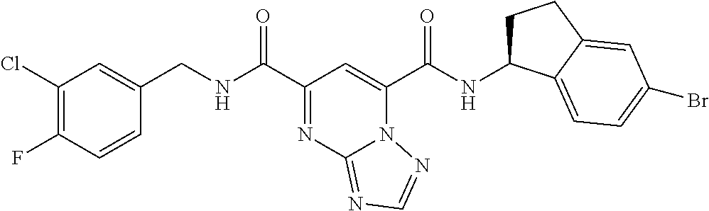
C1(Cl)=C(F)C=CC(CNC(C2=NC3=NC=NN3C(C(NC3CCC4=CC(Br)=CC=C34)=O)=C2)=O)=C1
